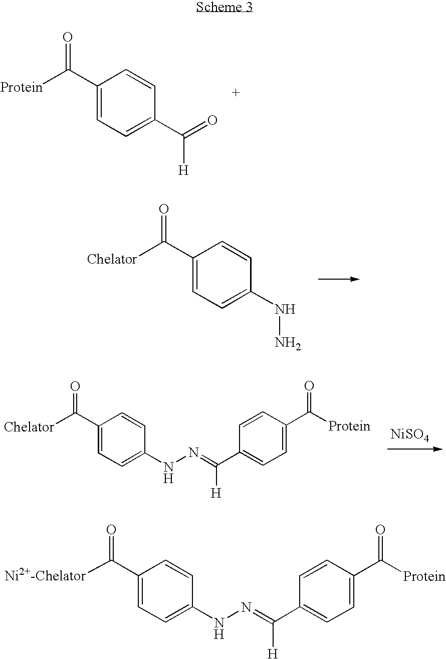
[Protein]C(C1=CC=C(C(=O)[H])C=C1)=O.[Chelator]C(C1=CC=C(NN)C=C1)=O.[Chelator]C(C1=CC=C(NN=C(C2=CC=C(C([Protein])=O)C=C2)[H])C=C1)=O.[NiSO4].C1(C(=O)[Ni2+-Chelator])=CC=C(NN=C(C2=CC=C(C([Protein])=O)C=C2)[H])C=C1
